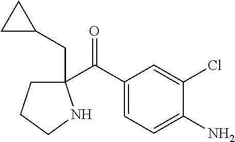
C1(C(C2=CC=C(N)C(Cl)=C2)=O)(CC2CC2)CCCN1
